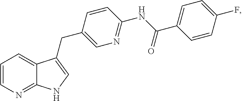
C1=CN=C2C(=C1)C(CC1=CN=C(NC(C3=CC=C(F)C=C3)=O)C=C1)=CN2
